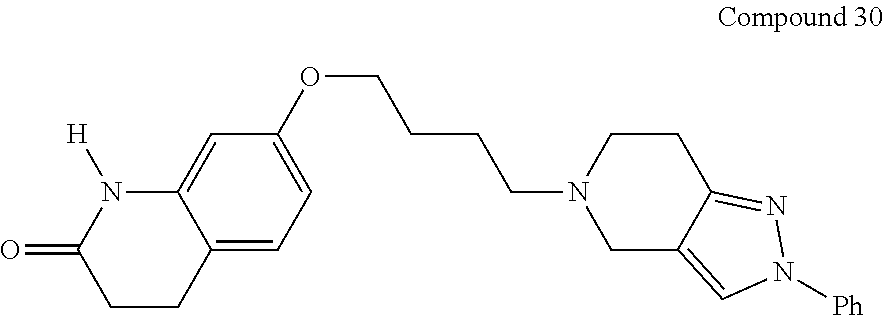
C12=CC=C(OCCCCN3CC4=CN([Ph])N=C4CC3)C=C1N([H])C(=O)CC2
